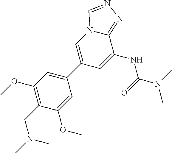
C1(OC)=C(CN(C)C)C(OC)=CC(C2=CN3C(=NN=C3)C(NC(=O)N(C)C)=C2)=C1
